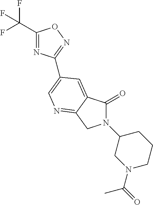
C1(C(F)(F)F)=NC(C2=CN=C3C(=C2)C(=O)N(C2CN(C(=O)C)CCC2)C3)=NO1
